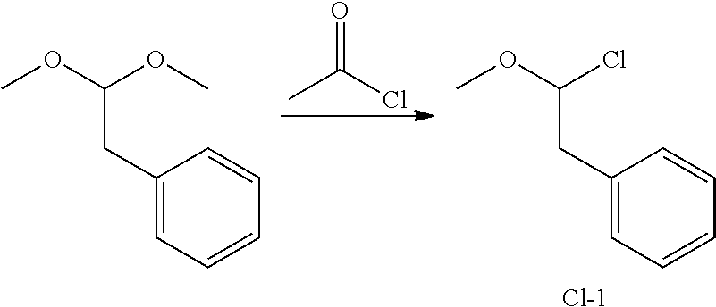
CC(Cl)=O.COC(Cl)CC1=CC=CC=C1.[Cl-].COC(OC)CC1=CC=CC=C1
